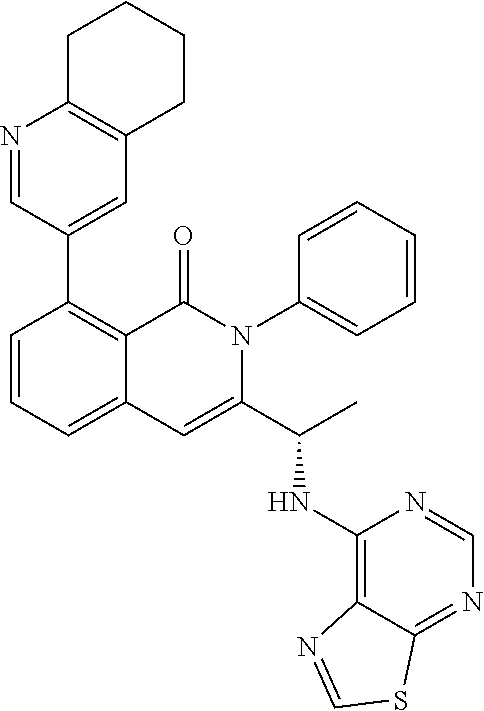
C1(C2=C3C(=CC=C2)C=C(C(C)NC2=C4C(=NC=N2)SC=N4)N(C2=CC=CC=C2)C3=O)=CC2=C(N=C1)CCCC2
